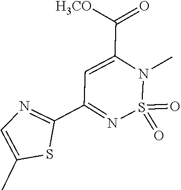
C1=C(C)SC(C2=NS(=O)(=O)N(C)C(C([H3CO])=O)=C2)=N1
